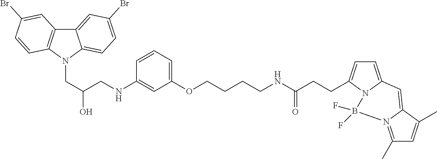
C12=CC(Br)=CC=C1N(CC(CNC1=CC(OCCCCNC(CCC3=CC=C4C=C5C(C)=CC(C)=N5B(F)(F)N43)=O)=CC=C1)O)C1=C2C=C(Br)C=C1
